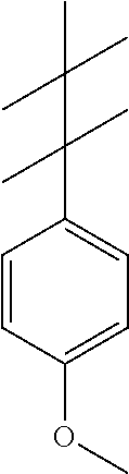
C1=CC(OC)=CC=C1C(C(C)(C)C)(C)C
